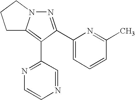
N1=C(C2=CC=CC(C)=N2)C(C2=NC=CN=C2)=C2N1CCC2
